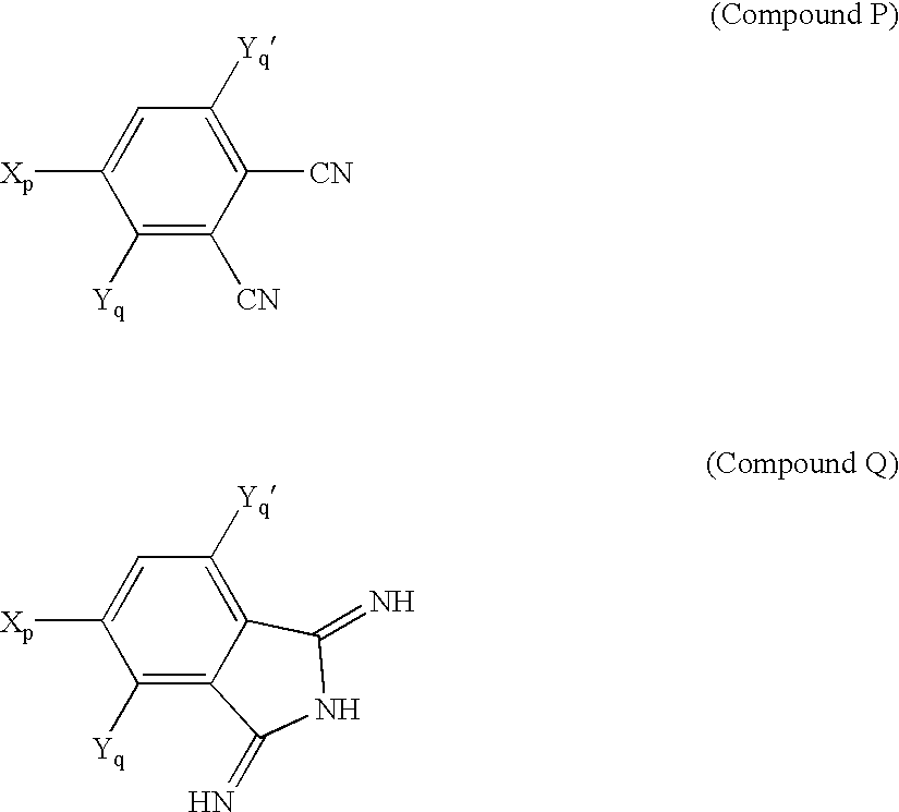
C1([Yq])=C([CN])C([CN])=C([Yq])C=C1[Xp].C1([Yq])=C2C(=C([Yq])C=C1[Xp])C(=N)NC2=N
